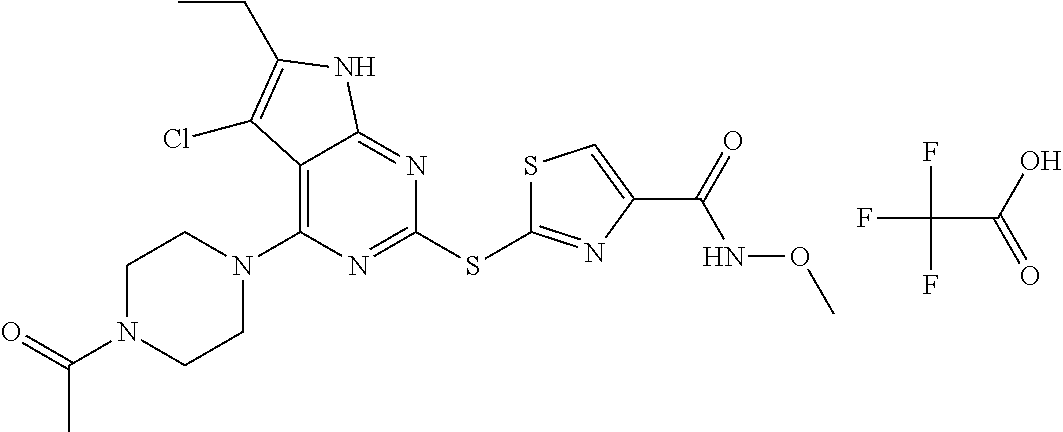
C1(SC2=NC(C(NOC)=O)=CS2)=NC(N2CCN(C(C)=O)CC2)=C2C(=N1)NC(CC)=C2Cl.FC(C(=O)O)(F)F
